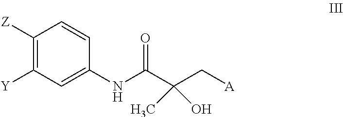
C1([Z])=C([Y])C=C(NC(C(C[A])(C)O)=O)C=C1
